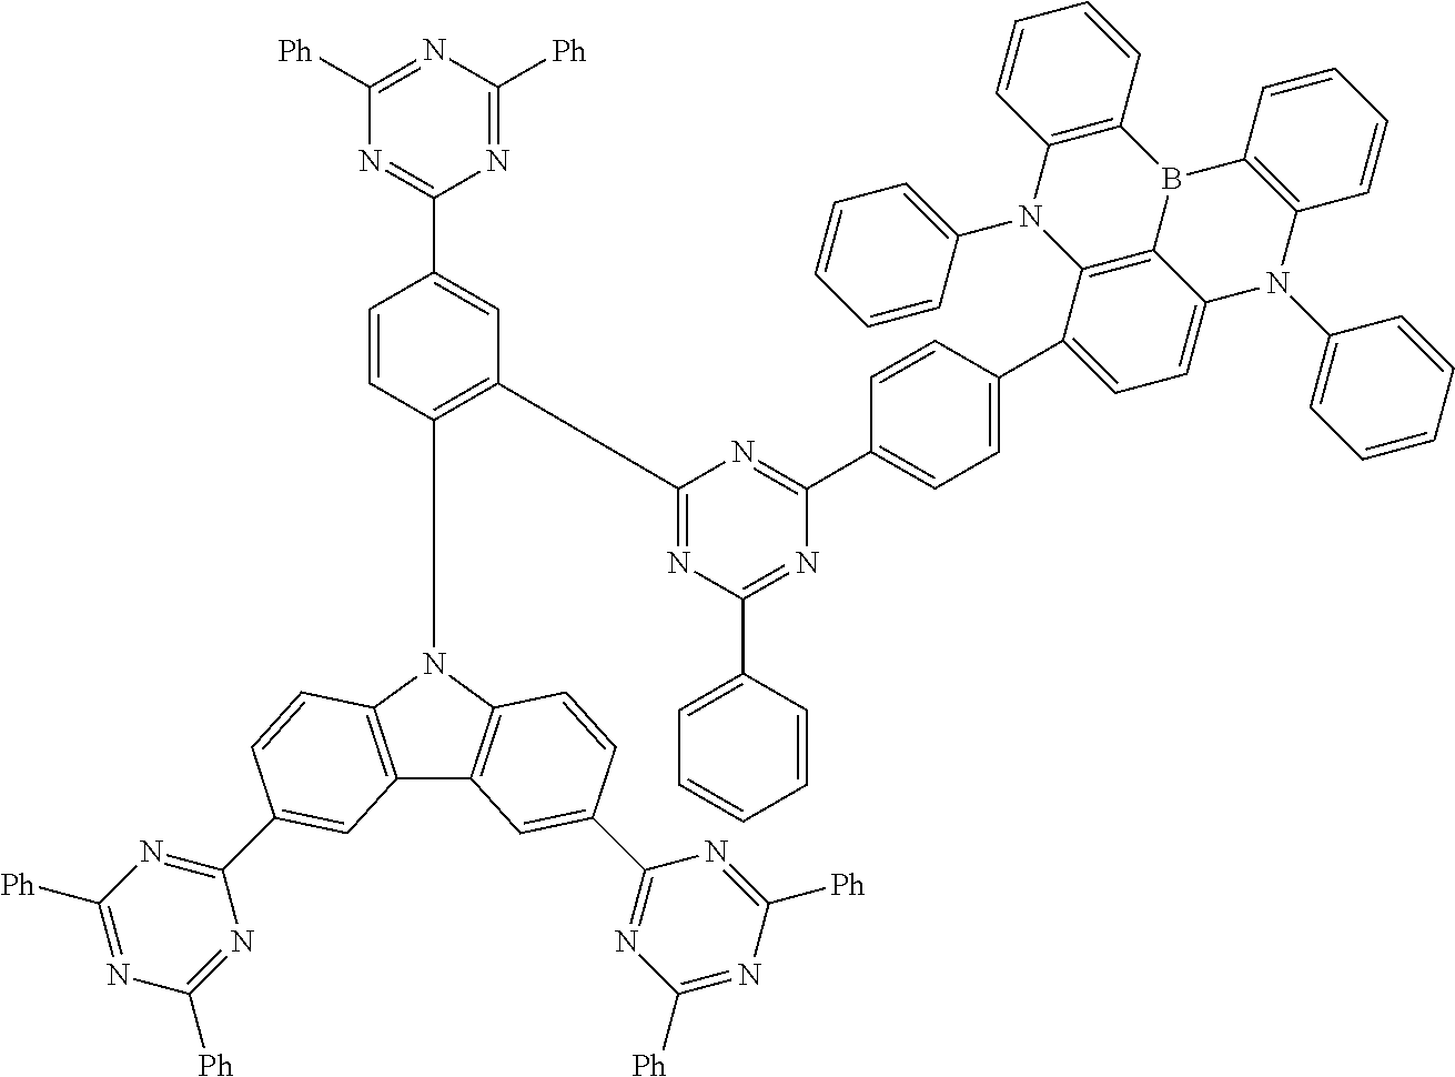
N1=C([Ph])N=C([Ph])N=C1C1=CC(C2=NC(C3=CC=CC=C3)=NC(C3=CC=C(C4=CC=C5C6=C4N(C4=CC=CC=C4)C4=C(B6C6=C(N5C5=CC=CC=C5)C=CC=C6)C=CC=C4)C=C3)=N2)=C(N2C3=C(C4=C2C=CC(C2=NC([Ph])=NC([Ph])=N2)=C4)C=C(C2=NC([Ph])=NC([Ph])=N2)C=C3)C=C1
